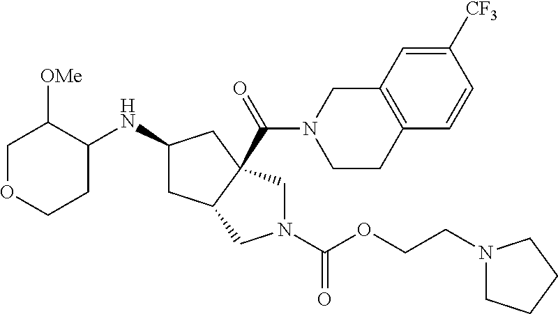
C1OCCC(NC2CC3C(C(=O)N4CCC5=C(C4)C=C([CF3])C=C5)(C2)CN(C(OCCN2CCCC2)=O)C3)C1[OMe]
